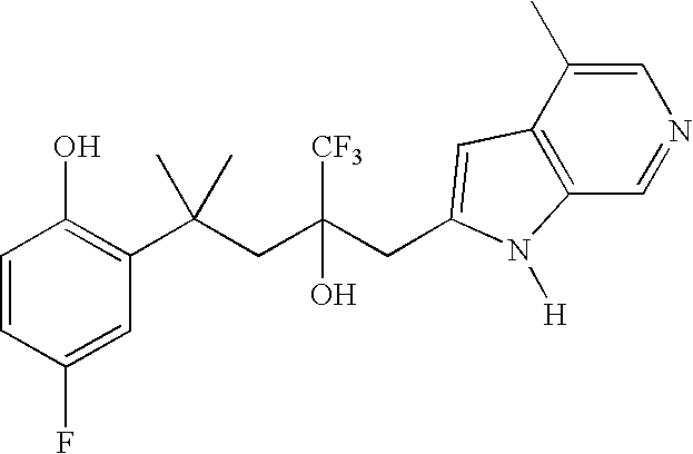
C1=CC(F)=CC(C(CC([CF3])(O)CC2=CC3=C(C=NC=C3C)N2[H])(C)C)=C1O
